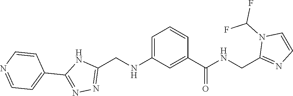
C1(C2=NN=C(CNC3=CC=CC(C(=O)NCC4=NC=CN4C(F)F)=C3)N2)=CC=NC=C1
